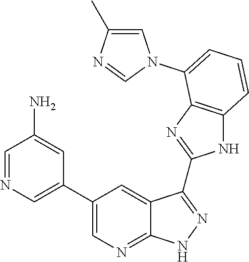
C1=C(C)N=CN1C1=CC=CC2=C1N=C(C1=NNC3=NC=C(C4=CN=CC(N)=C4)C=C31)N2
